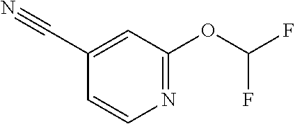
C1=CN=C(OC(F)F)C=C1C#N
